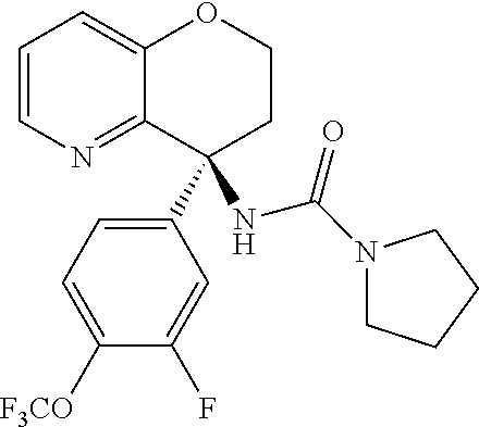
C1=CN=C2C(=C1)OCCC2(C1=CC=C([F3CO])C(F)=C1)NC(=O)N1CCCC1
